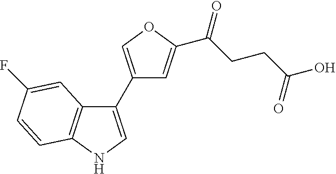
C12=C(NC=C1C1=COC(C(CCC(O)=O)=O)=C1)C=CC(F)=C2
